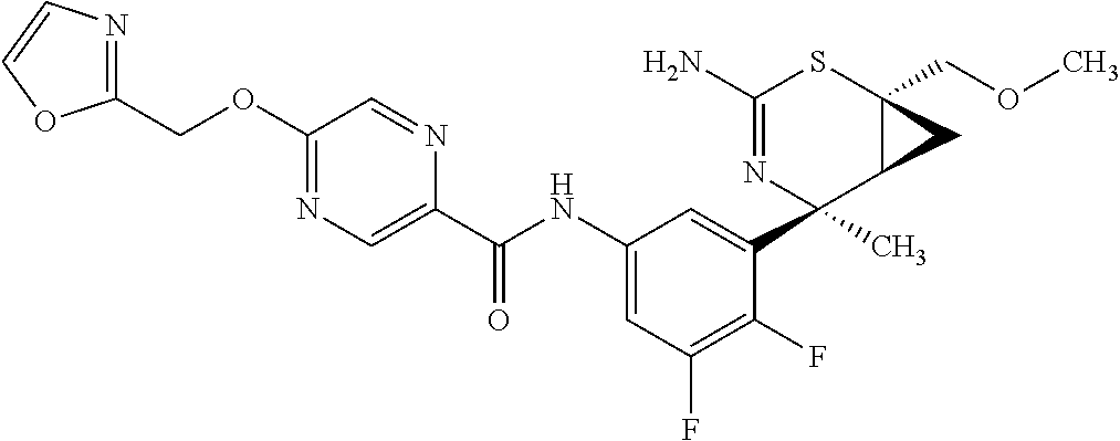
C1(N)=NC(C2=CC(NC(C3=CN=C(OCC4=NC=CO4)C=N3)=O)=CC(F)=C2F)(C)C2C(COC)(S1)C2
